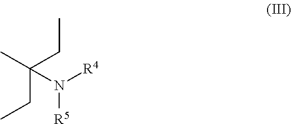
C(N([R4])[R5])(CC)(CC)C
